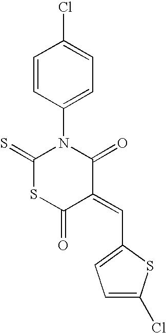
C1=CC(N2C(=S)SC(=O)C(=CC3=CC=C(Cl)S3)C2=O)=CC=C1Cl
